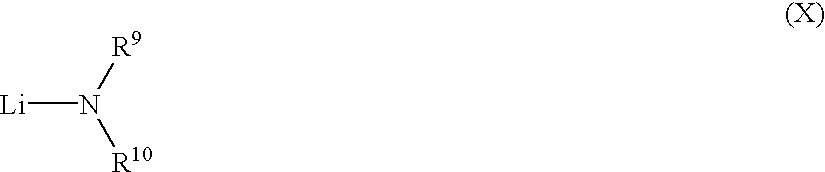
[Li]N([R10])[R9]
